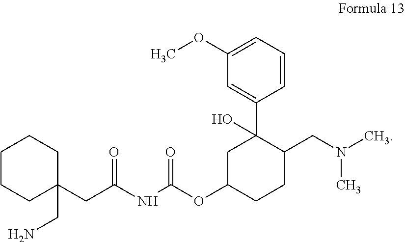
C1CCC(CN)(CC(=O)NC(OC2CCC(CN(C)C)C(C3=CC(OC)=CC=C3)(O)C2)=O)CC1
